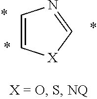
C1=C[X]C=N1
